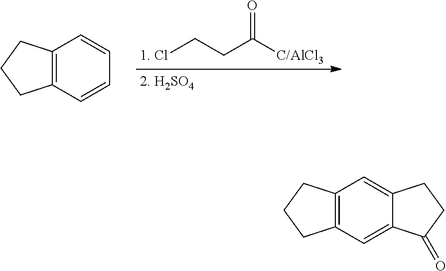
C12=C(CCC1)C=CC=C2.[1. Cl]CCC([C/AlCl3])=O.C12=C(CCC1)C=C1C(=C2)C(=O)CC1
